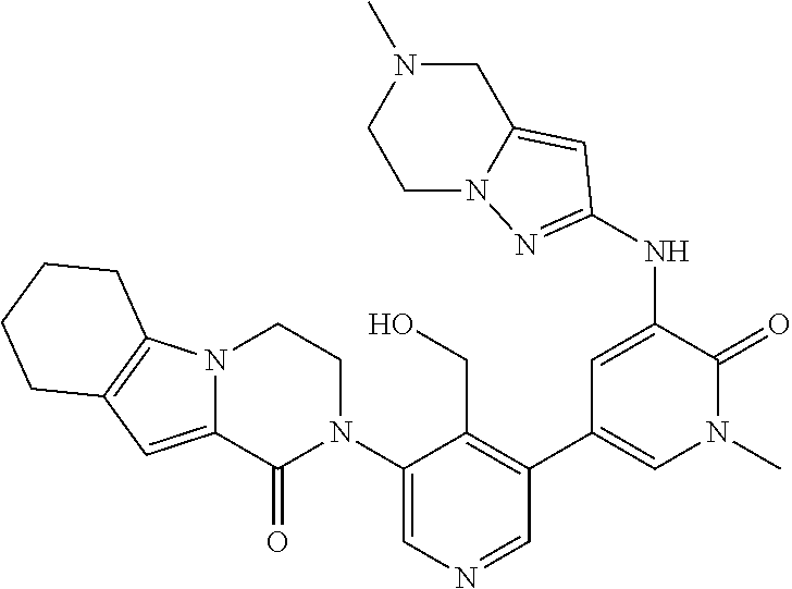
N12C(=CC3=C1CCCC3)C(=O)N(C1=CN=CC(C3=CN(C)C(=O)C(NC4=NN5CCN(C)CC5=C4)=C3)=C1CO)CC2
